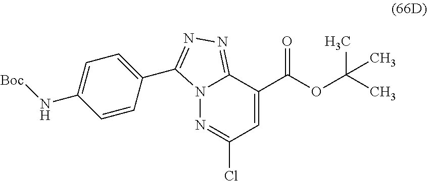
C12=NN=C(C3=CC=C(N[Boc])C=C3)N1N=C(Cl)C=C2C(=O)OC(C)(C)C
